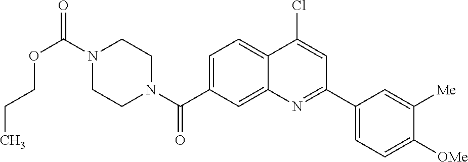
N1(C(OCCC)=O)CCN(C(=O)C2=CC=C3C(=C2)N=C(C2=CC=C([OMe])C([Me])=C2)C=C3Cl)CC1
